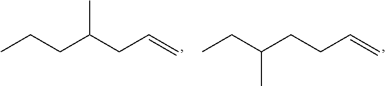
CCCC(CC=C)C.CCC(CCC=C)C
